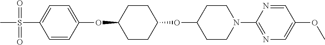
C1=CC(OC2CCC(OC3CCN(C4=NC=C(OC)C=N4)CC3)CC2)=CC=C1S(C)(=O)=O
